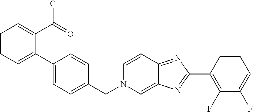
C1=CC=C(C2=CC=C(CN3C=C4C(=NC(C5=C(F)C(F)=CC=C5)=N4)C=C3)C=C2)C(C(=O)C)=C1
